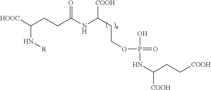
[HOOC]C(CCC(NC(CCOP(O)(=O)NC(CC[COOH])[COOH])[COOH])=O)N[R]
